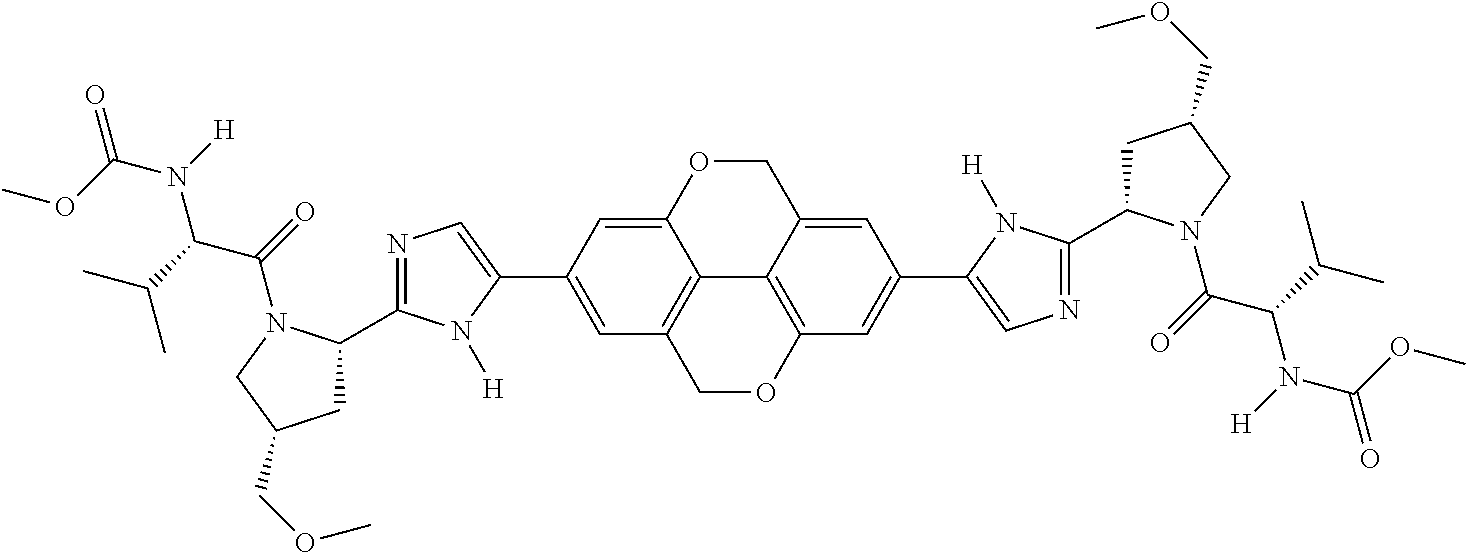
C12=C3COC4=C1C(=CC(C1=CN=C(C5CC(COC)CN5C(=O)C(C(C)C)N([H])C(OC)=O)N1[H])=C4)COC2=CC(C1=CN=C(C2CC(COC)CN2C(=O)C(C(C)C)N([H])C(OC)=O)N1[H])=C3
